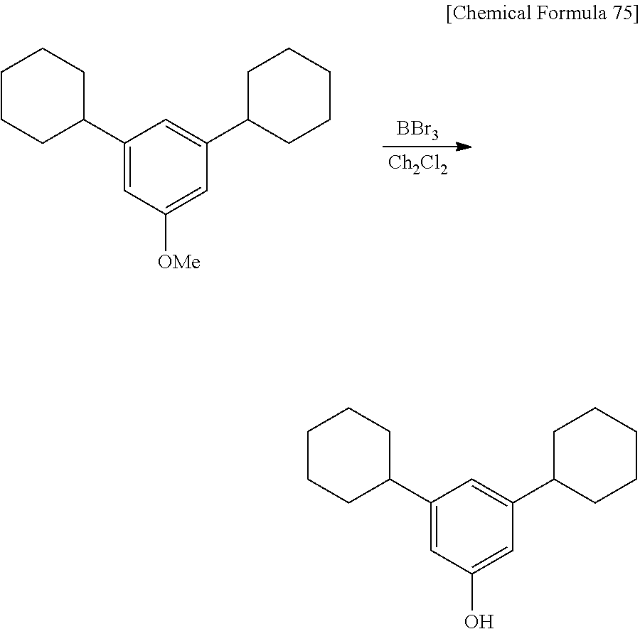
[Ch2Cl2].C1(C2CCCCC2)=CC([OMe])=CC(C2CCCCC2)=C1.[BBr3].C1(C2CCCCC2)=CC(O)=CC(C2CCCCC2)=C1
